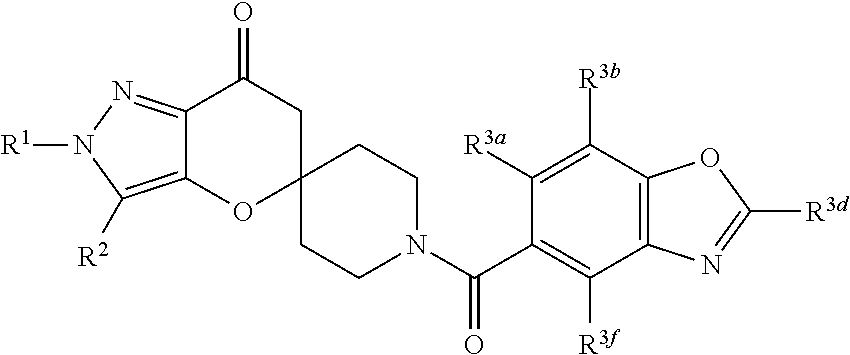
C12=NN([R1])C([R2])=C1OC1(CC2=O)CCN(C(=O)C2=C([R3f])C3=C(C([R3b])=C2[R3a])OC([R3d])=N3)CC1
